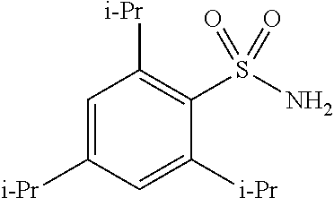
C1=C([i-Pr])C=C([i-Pr])C(S(N)(=O)=O)=C1[i-Pr]
